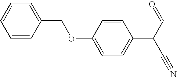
C1=CC=CC(COC2=CC=C(C(C=O)C#N)C=C2)=C1
